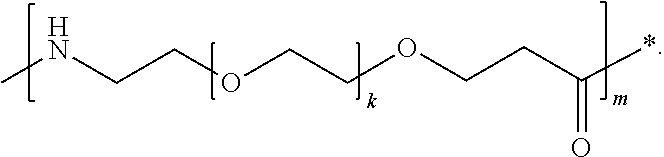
CNCCOCCOCCC(*)=O
